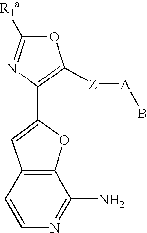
O1C([R1a])=NC(C2=CC3=C(O2)C(N)=NC=C3)=C1[Z][A]B
